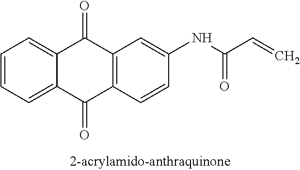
C1=CC=C2C(=C1)C(=O)C1=C(C2=O)C=CC(NC(C=C)=O)=C1
